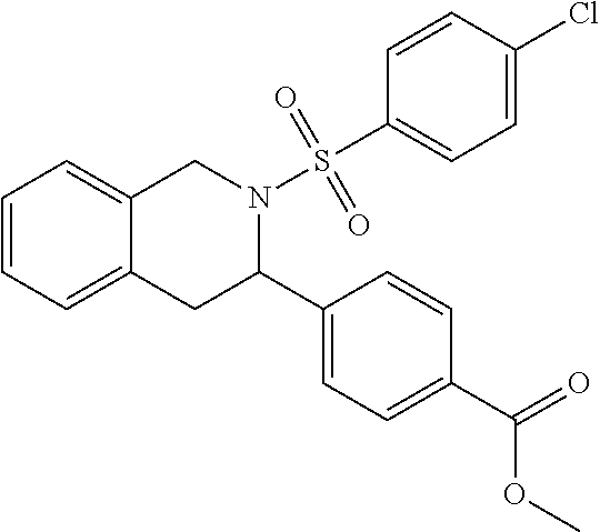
C1=CC=C2C(=C1)CN(S(C1=CC=C(Cl)C=C1)(=O)=O)C(C1=CC=C(C(=O)OC)C=C1)C2
